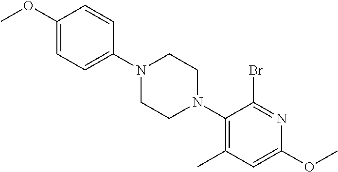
C1(N2CCN(C3=CC=C(OC)C=C3)CC2)=C(C)C=C(OC)N=C1Br
